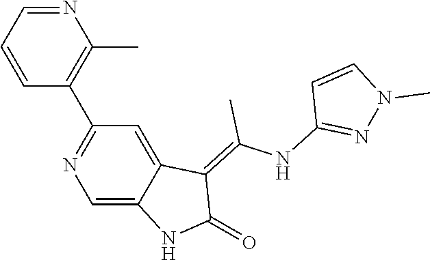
N1=CC=CC(C2=NC=C3C(=C2)C(=C(NC2=NN(C)C=C2)C)C(=O)N3)=C1C
